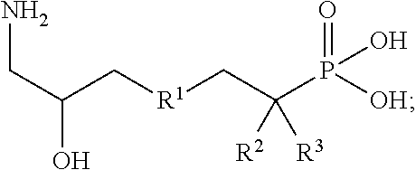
O=P([OH])(C(C[R1]CC(CN)O)([R2])[R3])O
